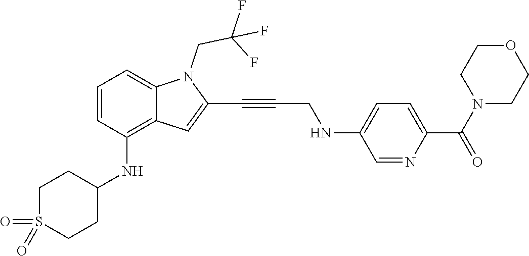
C1=NC(C(N2CCOCC2)=O)=CC=C1NCC#CC1=CC2=C(NC3CCS(=O)(=O)CC3)C=CC=C2N1CC(F)(F)F
